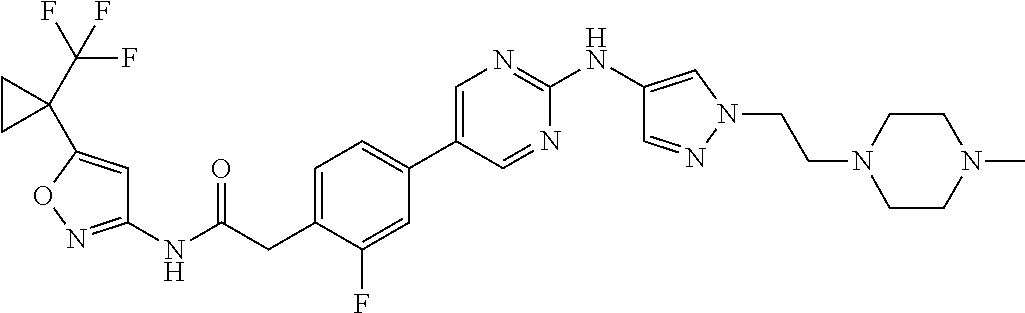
C1=C(CC(NC2=NOC(C3(C(F)(F)F)CC3)=C2)=O)C(F)=CC(C2=CN=C(NC3=CN(CCN4CCN(C)CC4)N=C3)N=C2)=C1
